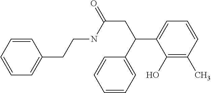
C1=CC=CC(CCNC(CC(C2=CC=CC(C)=C2O)C2=CC=CC=C2)=O)=C1
